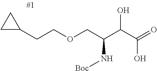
C1(CCOCC(C(C(=O)O)O)N[Boc])CC1
